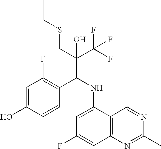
C1=C(O)C=CC(C(NC2=CC(F)=CC3=C2C=NC(C)=N3)C(C(F)(F)F)(CSCC)O)=C1F
